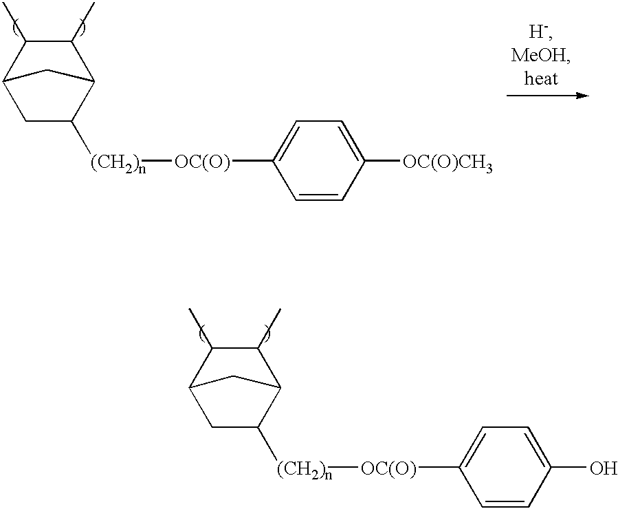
C12CC([(CH2)n][OC(O)]C3=CC=C(O)C=C3)C(C(C)C1C)C2.C12CC([(CH2)n][OC(O)]C3=CC=C([OC(O)CH3])C=C3)C(C(C)C1C)C2
